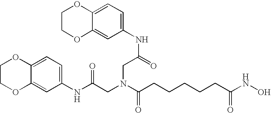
N(C(=O)CN(CC(NC1=CC=C2C(=C1)OCCO2)=O)C(=O)CCCCCC(NO)=O)C1=CC=C2C(=C1)OCCO2
